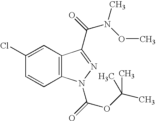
C12=C(C=C(Cl)C=C1)C(C(=O)N(OC)C)=NN2C(=O)OC(C)(C)C
